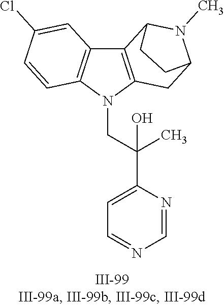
N1(CC(C2=CC=NC=N2)(C)O)C2=C(C3=C1C=CC(Cl)=C3)C1N(C)C(C2)CC1
